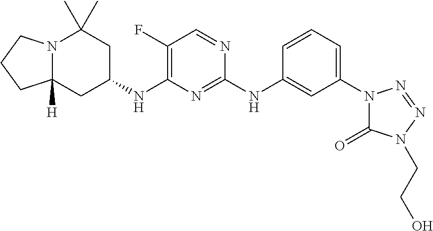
N12C([H])(CC(NC3=C(F)C=NC(NC4=CC(N5C(=O)N(CCO)N=N5)=CC=C4)=N3)CC1(C)C)CCC2
